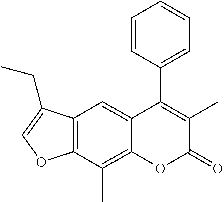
C12=C(C(C)=C3C(=C1)C(C1=CC=CC=C1)=C(C)C(=O)O3)OC=C2CC
